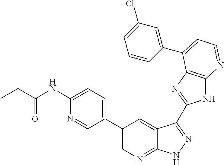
C1=C(NC(CC)=O)N=CC(C2=CN=C3C(=C2)C(C2=NC4=C(N2)N=CC=C4C2=CC(Cl)=CC=C2)=NN3)=C1
